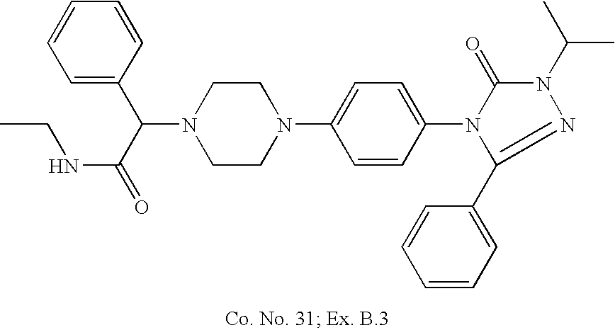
N1(C(C(=O)NCC)C2=CC=CC=C2)CCN(C2=CC=C(N3C(=O)N(C(C)C)N=C3C3=CC=CC=C3)C=C2)CC1
